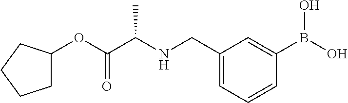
C1(CNC(C(OC2CCCC2)=O)C)=CC=CC(B(O)O)=C1
